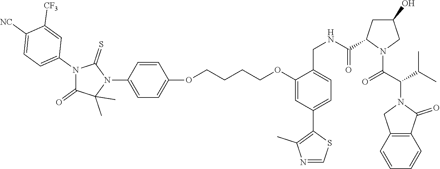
N1=CSC(C2=CC=C(CNC(=O)C3CC(O)CN3C(C(C(C)C)N3CC4=C(C3=O)C=CC=C4)=O)C(OCCCCOC3=CC=C(N4C(=S)N(C5=CC=C([NC])C([CF3])=C5)C(=O)C4(C)C)C=C3)=C2)=C1C
